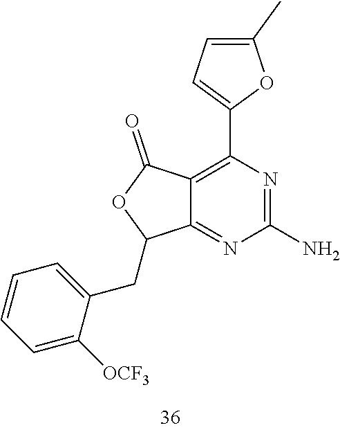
C1(C2=CC=C(C)O2)=C2C(=NC(N)=N1)C(CC1=CC=CC=C1[OCF3])OC2=O
